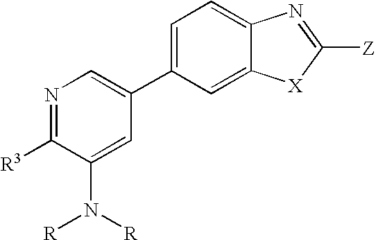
N1=C([R3])C(N([R])[R])=CC(C2=CC=C3C(=C2)[X]C([Z])=N3)=C1
